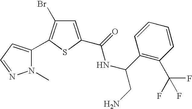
C1=C(C(=O)NC(CN)C2=C(C(F)(F)F)C=CC=C2)SC(C2=CC=NN2C)=C1Br
